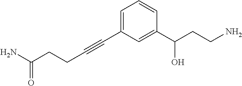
C1=CC(C(CCN)O)=CC(C#CCCC(N)=O)=C1
